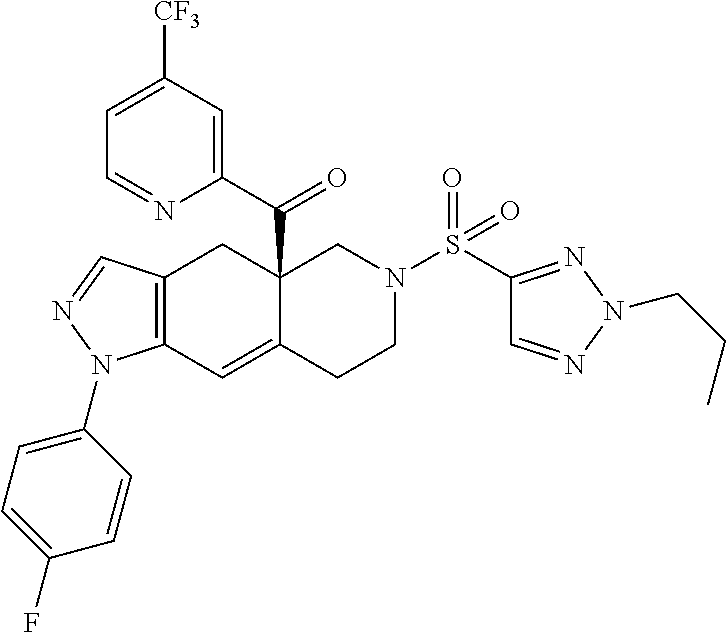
C12=C(C=NN1C1=CC=C(F)C=C1)CC1(C(C3=CC([CF3])=CC=N3)=O)C(=C2)CCN(S(C2=NN(CCC)N=C2)(=O)=O)C1
